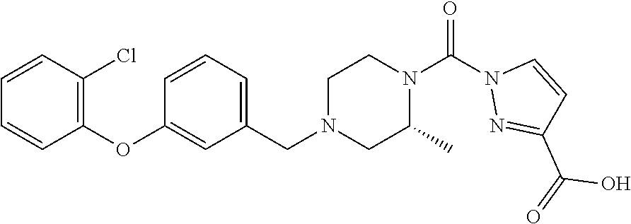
C1=CC(Cl)=C(OC2=CC(CN3CC(C)N(C(N4N=C(C(=O)O)C=C4)=O)CC3)=CC=C2)C=C1
